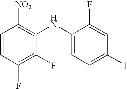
[NO2]C1=C(NC2=CC=C(I)C=C2F)C(F)=C(F)C=C1
